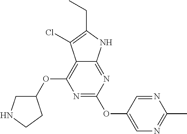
N1=C(OC2=CN=C(C)N=C2)N=C2C(=C1OC1CNCC1)C(Cl)=C(CC)N2
